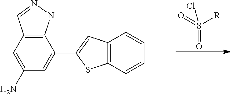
O=S([R])(=O)Cl.C12=C(C=C(N)C=C1C1=CC3=C(S1)C=CC=C3)C=NN2
